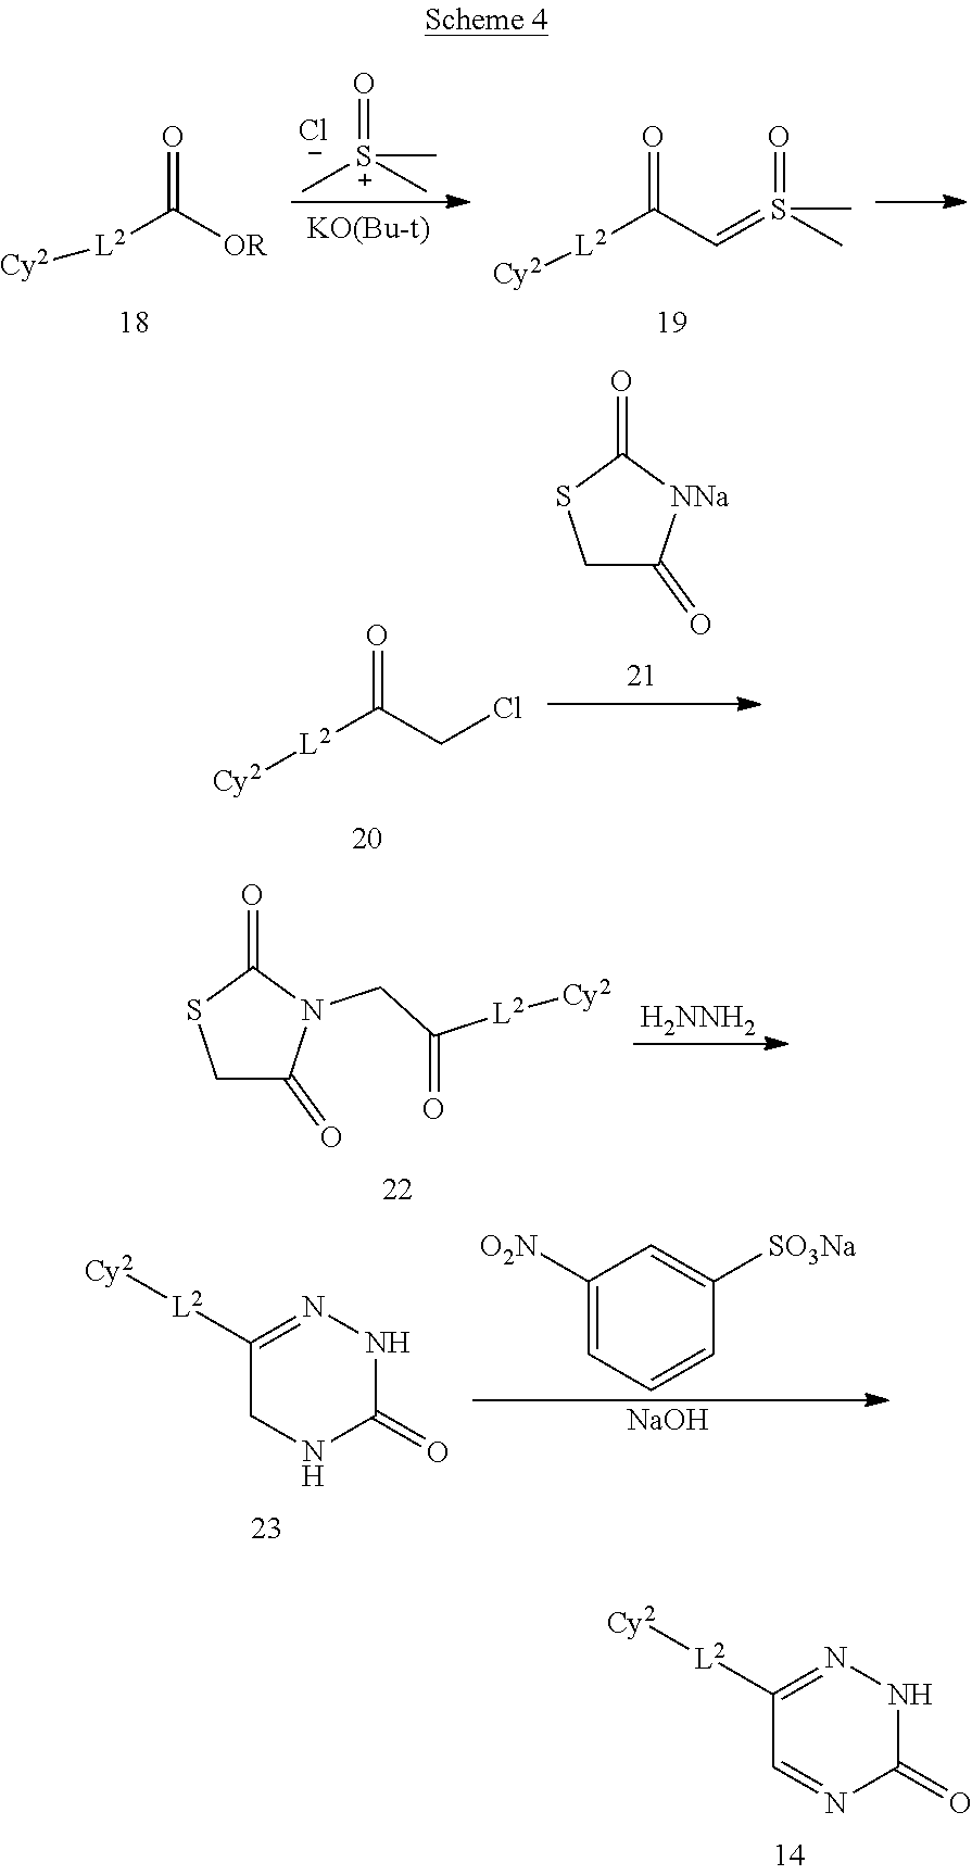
C[S+](C)(=O)C.[Cl-].[L2](C([OR])=O)[Cy2].[L2](C(C=S(=O)(C)C)=O)[Cy2].C1C(=O)[NNa]C(=O)S1.[L2](C(CCl)=O)[Cy2].[H2NNH2].C1C(=O)N(CC([L2][Cy2])=O)C(=O)S1.C1([L2][Cy2])=NNC(=O)NC1.C1([O2N])=CC=CC([SO3Na])=C1.[NaOH].C1([L2][Cy2])=NNC(=O)N=C1
